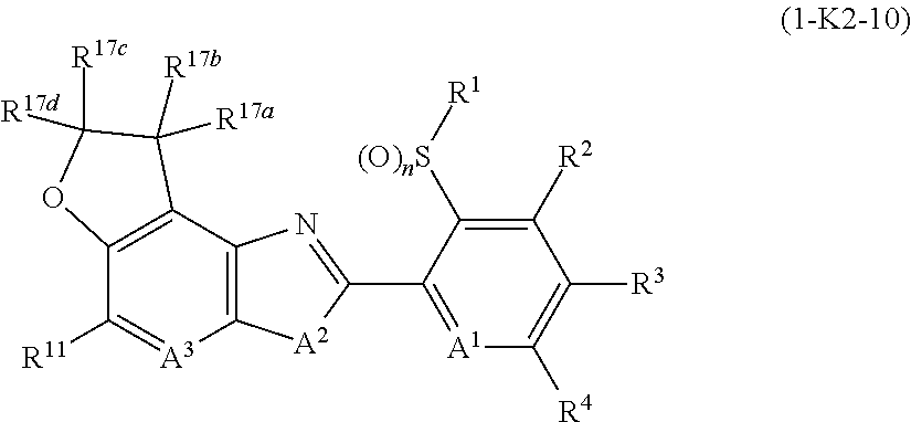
C12=C(C3=C(C([R11])=[A3]1)OC([R17d])([R17c])C3([R17b])[R17a])N=C(C1=[A1]C([R4])=C([R3])C([R2])=C1[(O)nS][R1])[A2]2
